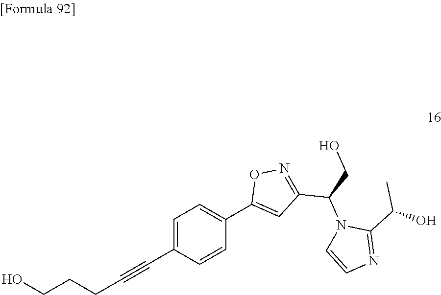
C1=C(C#CCCCO)C=CC(C2=CC(C(N3C=CN=C3C(O)C)CO)=NO2)=C1
